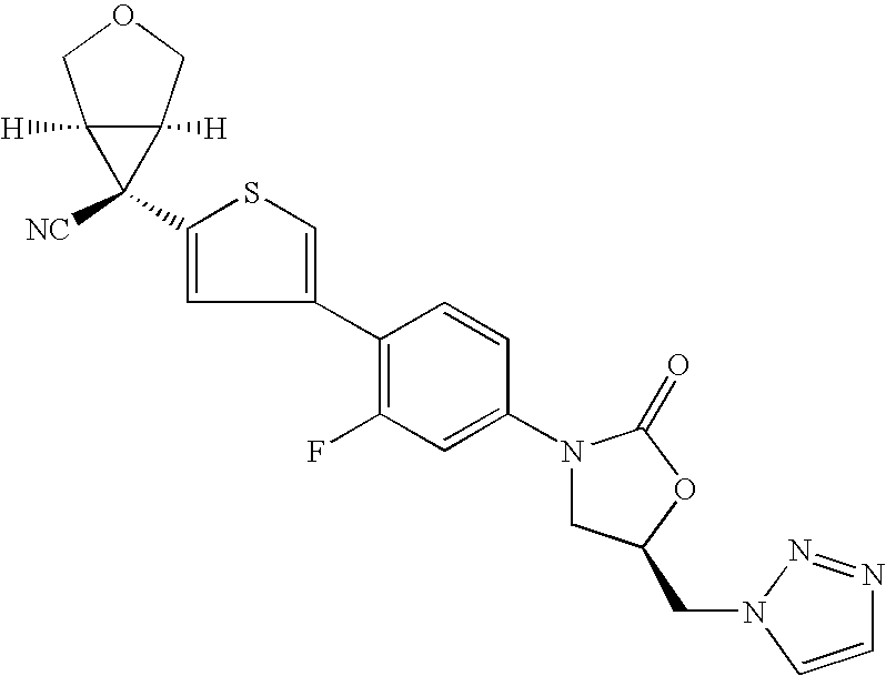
C1(N2CC(CN3N=NC=C3)OC2=O)=CC(F)=C(C2=CSC(C3([NC])C4([H])C3([H])COC4)=C2)C=C1
